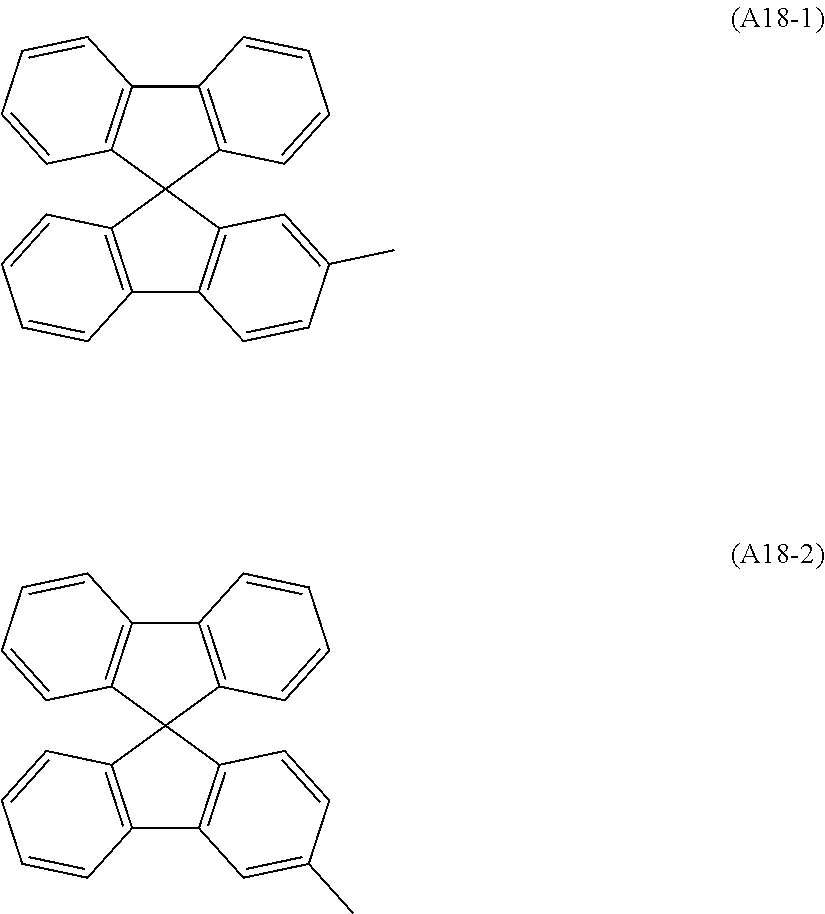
C12=C(C3(C4=C1C=CC(C)=C4)C1=C(C4=C3C=CC=C4)C=CC=C1)C=CC=C2.C12=C(C3(C4=C1C=C(C)C=C4)C1=C(C4=C3C=CC=C4)C=CC=C1)C=CC=C2
